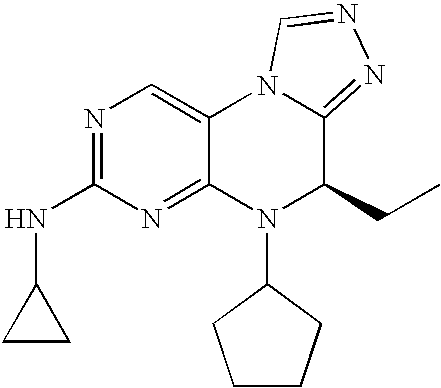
N1=C(NC2CC2)N=C2C(=C1)N1C(=NN=C1)C(CC)N2C1CCCC1
